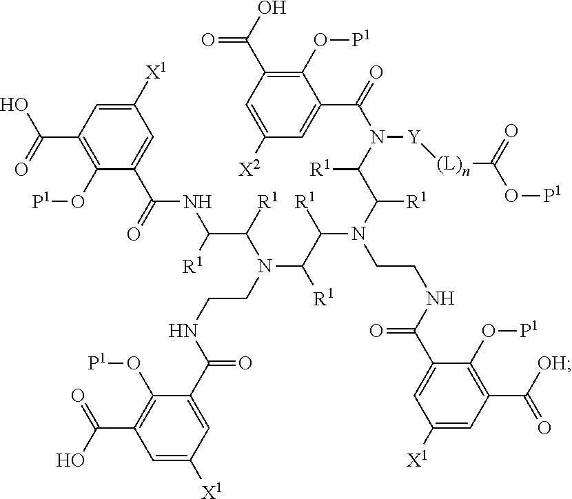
C1([X1])=CC(C(=O)O)=C(O[P1])C(C(NC(C([R1])N(CCNC(C2=CC([X1])=CC(C(O)=O)=C2O[P1])=O)C(C(N(C([R1])C(N(C(=O)C2=CC([X2])=CC(C(O)=O)=C2O[P1])[Y][(L)n]C(=O)O[P1])[R1])CCNC(C2=CC([X1])=CC(C(=O)[OH])=C2O[P1])=O)[R1])[R1])[R1])=O)=C1
